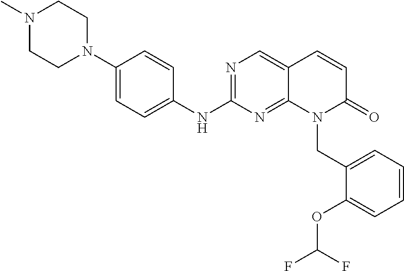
N1(C)CCN(C2=CC=C(NC3=NC=C4C(=N3)N(CC3=CC=CC=C3OC(F)F)C(=O)C=C4)C=C2)CC1
